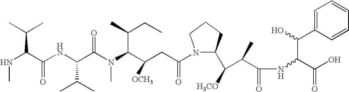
N(C(C(NC(C(N(C(C(CC(N1C(C([H3CO])C(C(NC(C(O)=O)C(O)C2=CC=CC=C2)=O)C)CCC1)=O)[OCH3])C(C)CC)C)=O)C(C)C)=O)C(C)C)C
